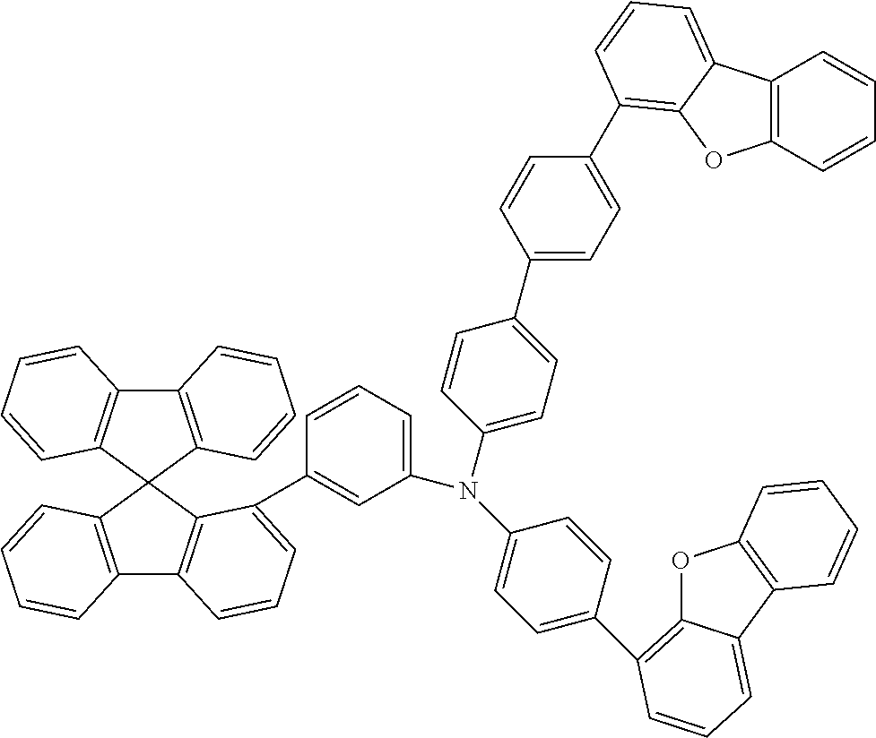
C12=C(C3(C4=C1C=CC=C4)C1=C(C4=C3C(C3=CC(N(C5=CC=C(C6=CC=C(C7=C8C(=CC=C7)C7=C(C=CC=C7)O8)C=C6)C=C5)C5=CC=C(C6=C7OC8=C(C7=CC=C6)C=CC=C8)C=C5)=CC=C3)=CC=C4)C=CC=C1)C=CC=C2
